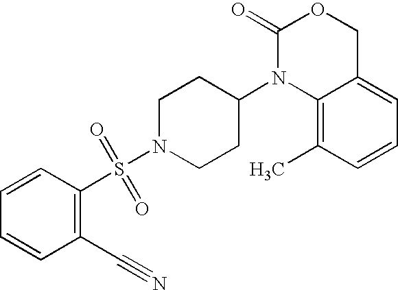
C1(=O)N(C2CCN(S(=O)(=O)C3=C(C#N)C=CC=C3)CC2)C2=C(C)C=CC=C2CO1
